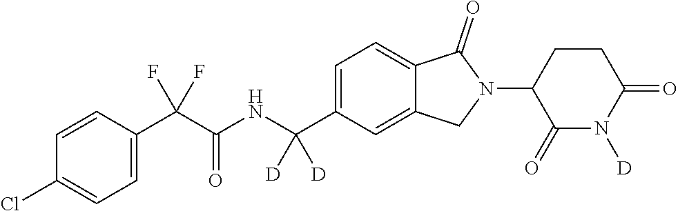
C1=CC(C(C(NC(C2=CC=C3C(=C2)CN(C2C(=O)N([D])C(=O)CC2)C3=O)([D])[D])=O)(F)F)=CC=C1Cl
